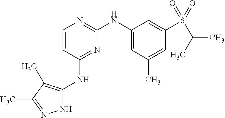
N1C(NC2=NC(NC3=CC(C)=CC(S(C(C)C)(=O)=O)=C3)=NC=C2)=C(C)C(C)=N1
